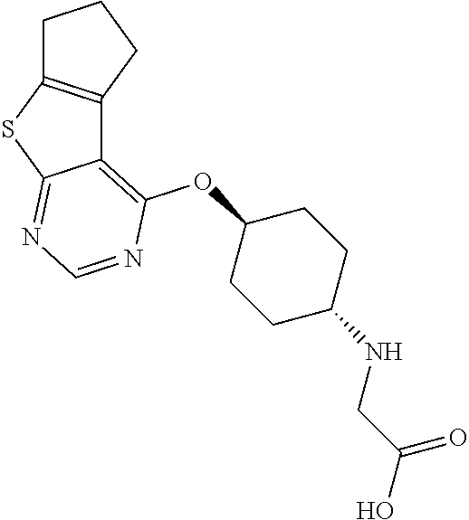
C12=C(OC3CCC(NCC(O)=O)CC3)N=CN=C1SC1=C2CCC1
